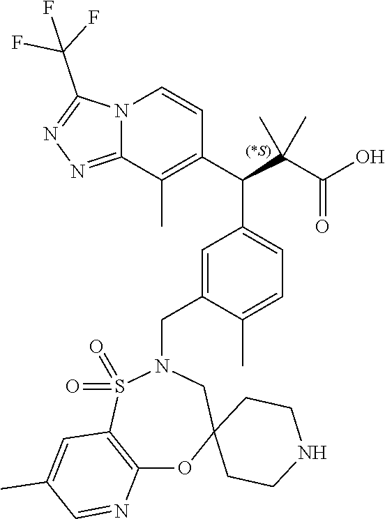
N12C(=NN=C1C(F)(F)F)C(C)=C(C(C1=CC=C(C)C(CN3S(=O)(=O)C4=C(OC5(C3)CCNCC5)N=CC(C)=C4)=C1)C(C)(C(=O)O)C)C=C2
